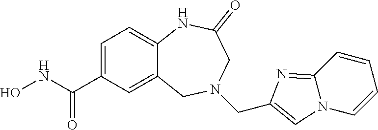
C1=C(C(NO)=O)C=C2C(=C1)NC(=O)CN(CC1=CN3C(=N1)C=CC=C3)C2
